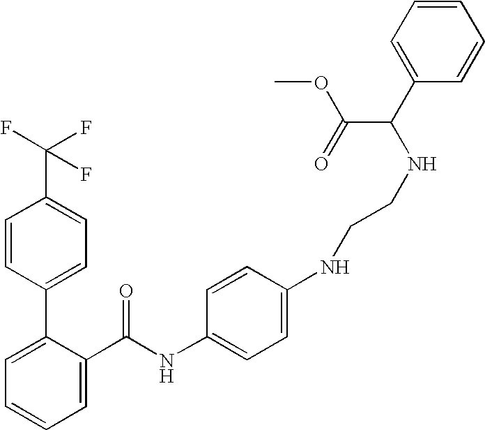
C1=C(C(NC2=CC=C(NCCNC(C3=CC=CC=C3)C(=O)OC)C=C2)=O)C(C2=CC=C(C(F)(F)F)C=C2)=CC=C1
